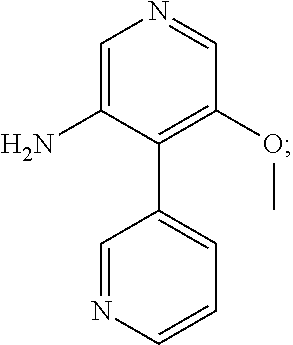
C1(C2=CC=CN=C2)=C(OC)C=NC=C1N
